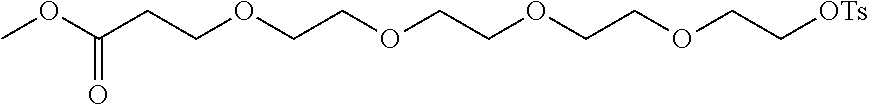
COC(CCOCCOCCOCCOCC[OTs])=O
